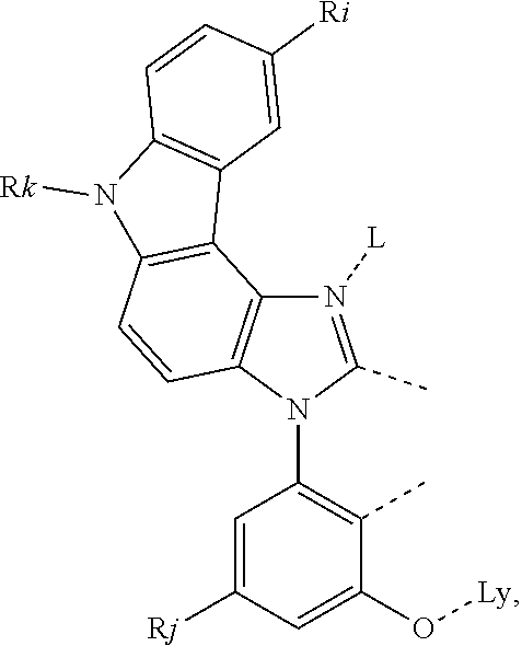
N1([L])=C(C)N(C2=C(C)C(O[Ly])=CC([Rj])=C2)C2=C1C1=C(C=C2)N([Rk])C2=C1C=C([Ri])C=C2
